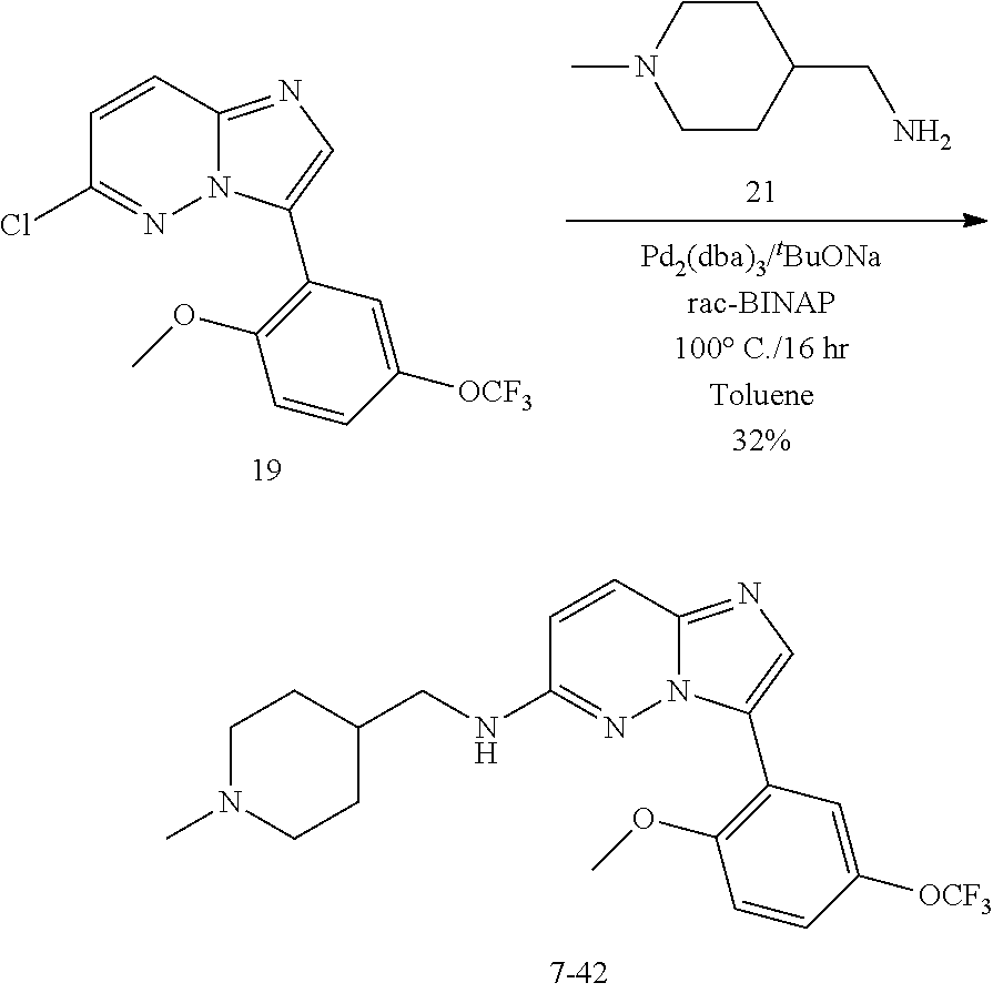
C(N)C1CCN(C)CC1.C1=CC2=NC=C(C3=C(OC)C=CC([OCF3])=C3)N2N=C1Cl.C1=CC2=NC=C(C3=C(OC)C=CC([OCF3])=C3)N2N=C1NCC1CCN(C)CC1
